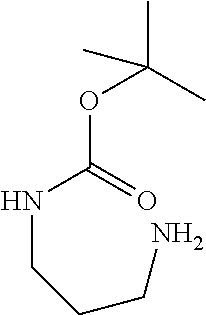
N(C(=O)OC(C)(C)C)CCCN
